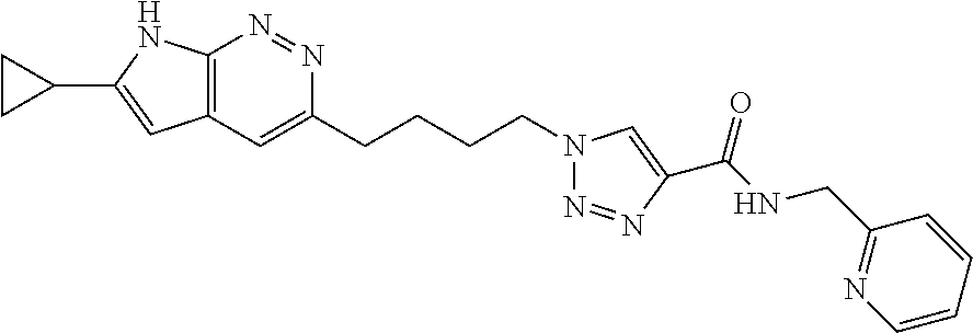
C12=C(N=NC(CCCCN3N=NC(C(NCC4=NC=CC=C4)=O)=C3)=C1)NC(C1CC1)=C2
